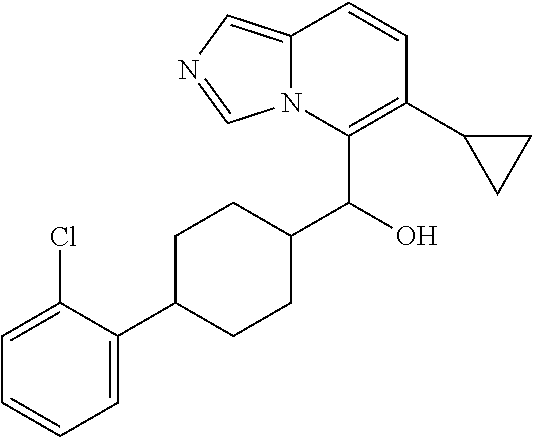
C1=CC=C(C2CCC(C(O)C3=C(C4CC4)C=CC4=CN=CN34)CC2)C(Cl)=C1
